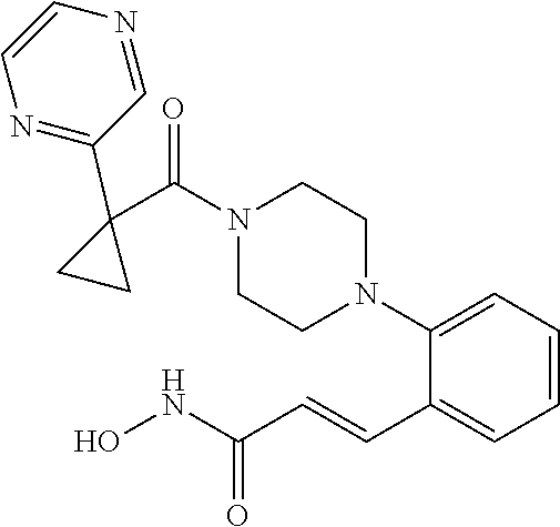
C1=CC=C(C=CC(NO)=O)C(N2CCN(C(C3(C4=NC=CN=C4)CC3)=O)CC2)=C1
